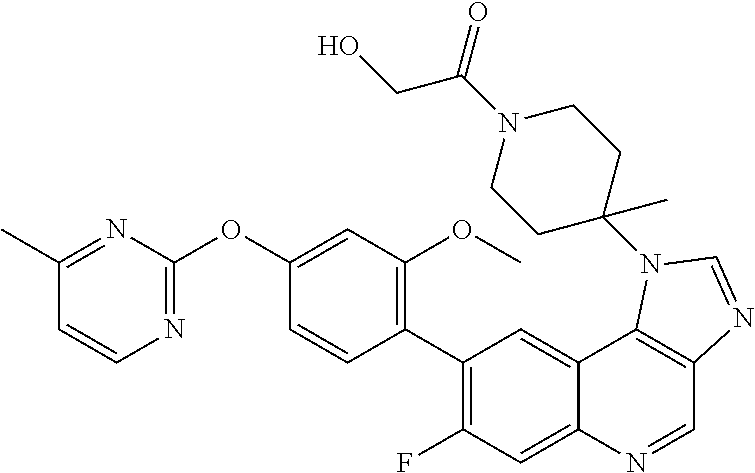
C1(C)=NC(OC2=CC(OC)=C(C3=C(F)C=C4C(=C3)C3=C(C=N4)N=CN3C3(C)CCN(C(=O)CO)CC3)C=C2)=NC=C1
